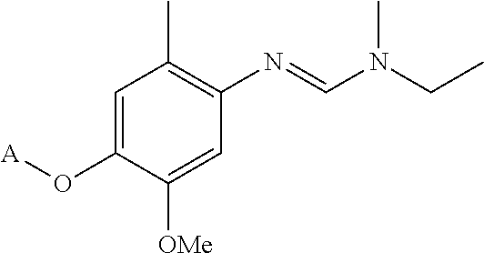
C1=C(O[A])C([OMe])=CC(N=CN(CC)C)=C1C
